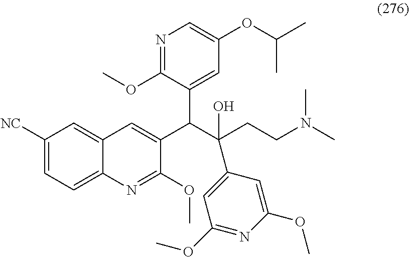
C1([NC])=CC=C2C(=C1)C=C(C(C(CCN(C)C)(O)C1=CC(OC)=NC(OC)=C1)C1=CC(OC(C)C)=CN=C1OC)C(OC)=N2
